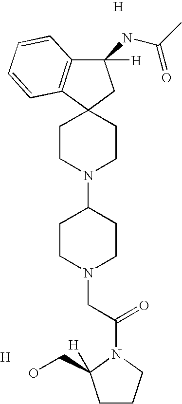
C1(NC(=O)C)([H])C2=C(C3(C1)CCN(C1CCN(CC(N4C(CO)([H])CCC4)=O)CC1)CC3)C=CC=C2.[H].[H]
